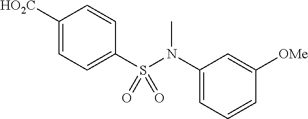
[HO2C]C1=CC=C(S(N(C2=CC=CC([OMe])=C2)C)(=O)=O)C=C1
